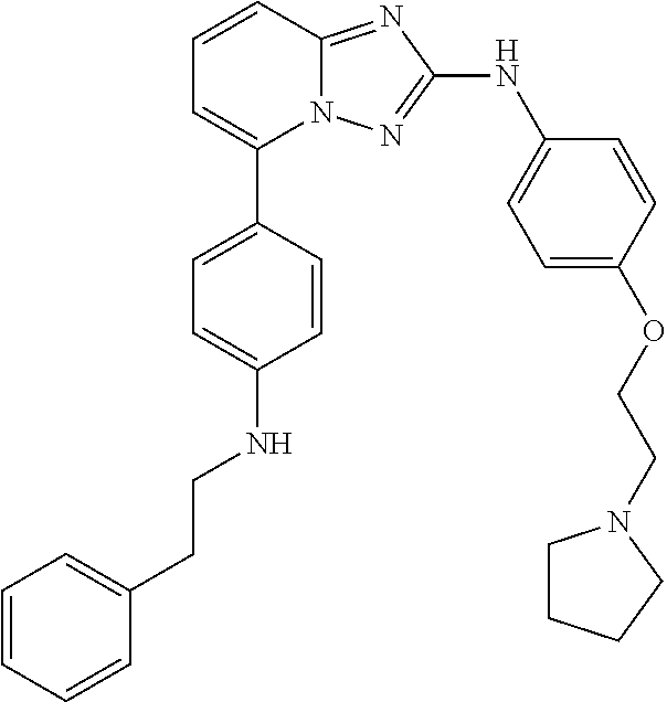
C1=CC2=NC(NC3=CC=C(OCCN4CCCC4)C=C3)=NN2C(C2=CC=C(NCCC3=CC=CC=C3)C=C2)=C1
